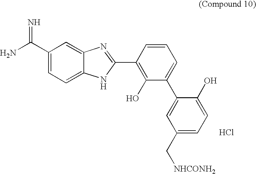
C1(C(N)=N)=CC=C2C(=C1)N=C(C1=C(O)C(C3=CC(C[NHCONH2])=CC=C3O)=CC=C1)N2.Cl
